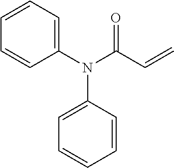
C1(N(C(C=C)=O)C2=CC=CC=C2)=CC=CC=C1
